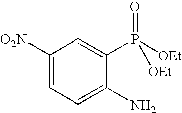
C1([O2N])=CC=C(N)C(P([OEt])(=O)[OEt])=C1
